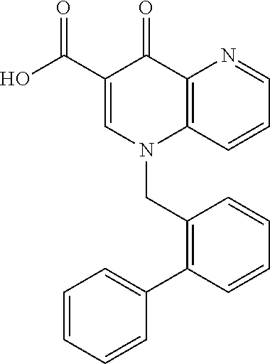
C12=C(C=CC=N1)N(CC1=C(C3=CC=CC=C3)C=CC=C1)C=C(C(O)=O)C2=O
